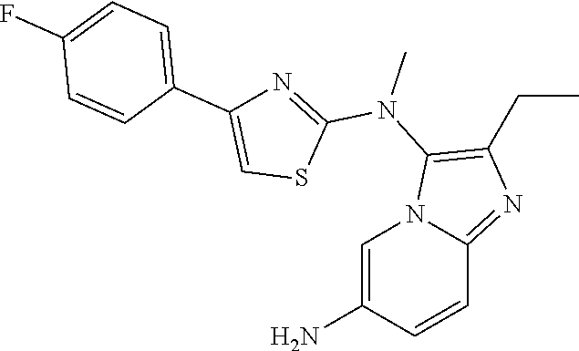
NC1=CN2C(=NC(CC)=C2N(C)C2=NC(C3=CC=C(F)C=C3)=CS2)C=C1
